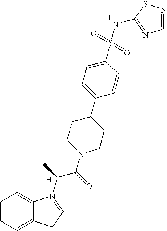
C1=CC=C2C(=C1)N(C(C(N1CCC(C3=CC=C(S(=O)(=O)NC4=NC=NS4)C=C3)CC1)=O)C)=CC2.[H].[H]
